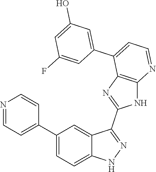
C1(C2=CC=C3C(=C2)C(C2=NC4=C(N2)N=CC=C4C2=CC(O)=CC(F)=C2)=NN3)=CC=NC=C1
